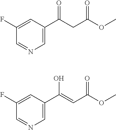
C1=NC=C(C(=O)CC(=O)OC)C=C1F.C1=NC=C(C(O)=CC(=O)OC)C=C1F
